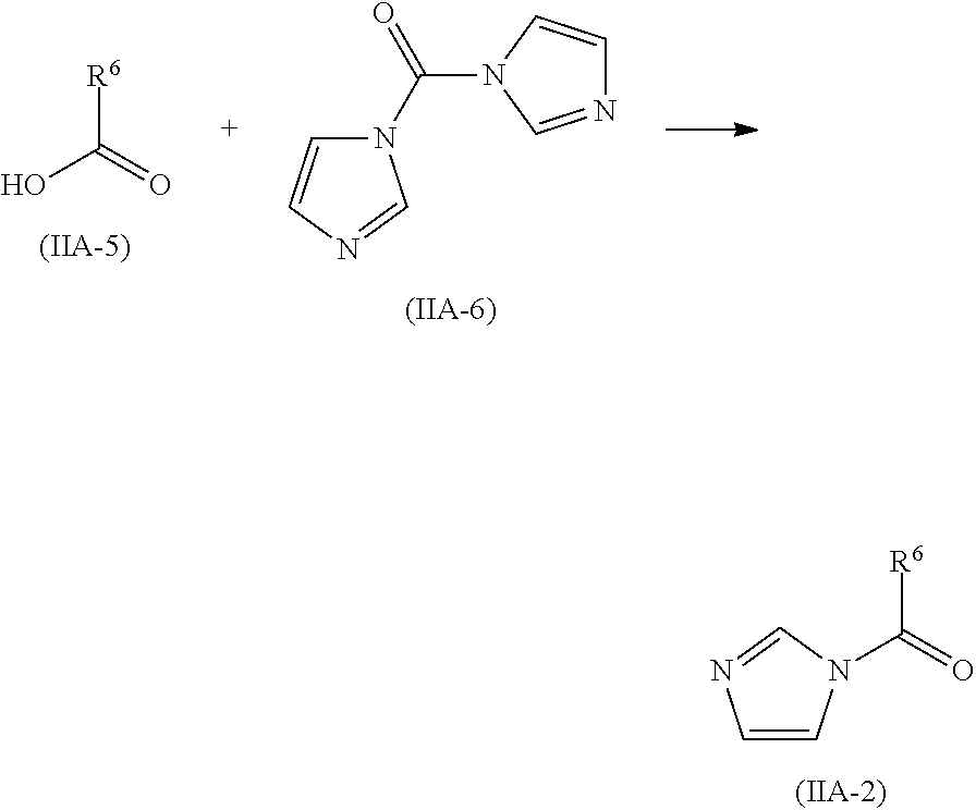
C1=CN(C([R6])=O)C=N1.[R6]C(O)=O.N1(C(N2C=NC=C2)=O)C=CN=C1
